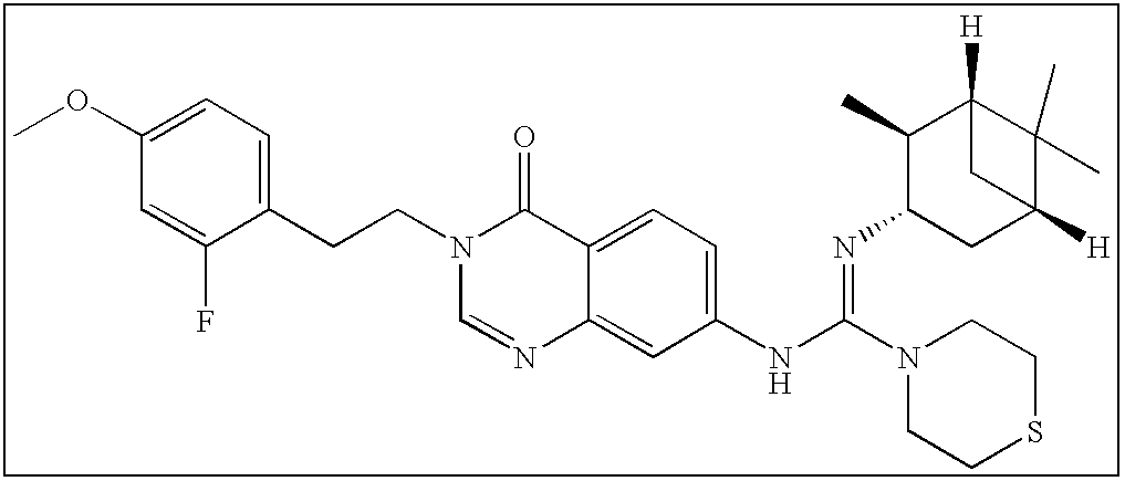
C1(OC)=CC=C(CCN2C=NC3=CC(NC(N4CCSCC4)=NC4CC5([H])C(C)(C)C([H])(C4C)C5)=CC=C3C2=O)C(F)=C1
